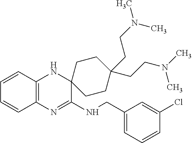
C1=CC2=C(C=C1)N=C(NCC1=CC=CC(Cl)=C1)C1(N2)CCC(CCN(C)C)(CCN(C)C)CC1
